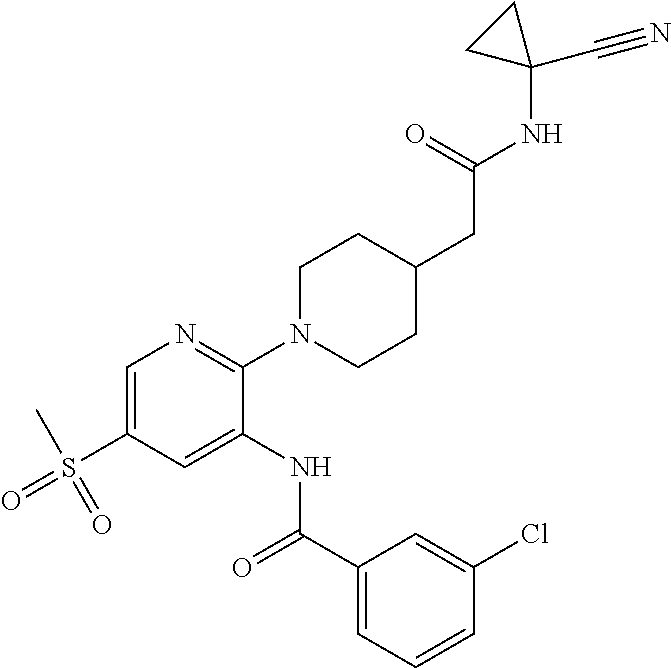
C1=C(S(C)(=O)=O)C=C(NC(C2=CC=CC(Cl)=C2)=O)C(N2CCC(CC(=O)NC3(C#N)CC3)CC2)=N1
